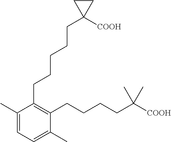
C1(C)=CC=C(C)C(CCCCC([COOH])(C)C)=C1CCCCCC1([COOH])CC1
